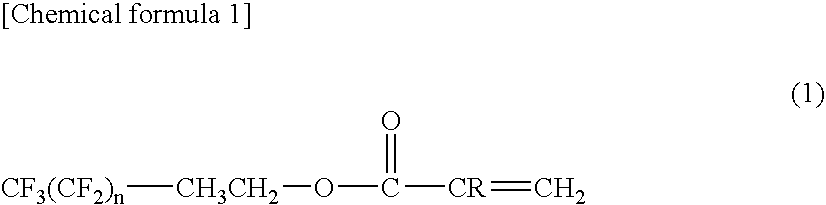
[CF3(CF2)n][CH3CH2]OC([CR]=C)=O
